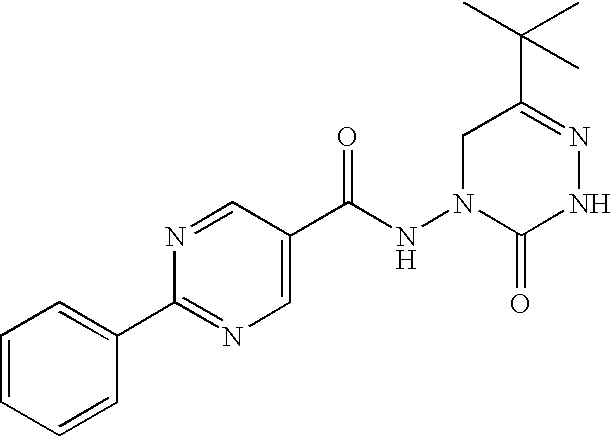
N1=CC(C(NN2CC(C(C)(C)C)=NNC2=O)=O)=CN=C1C1=CC=CC=C1
